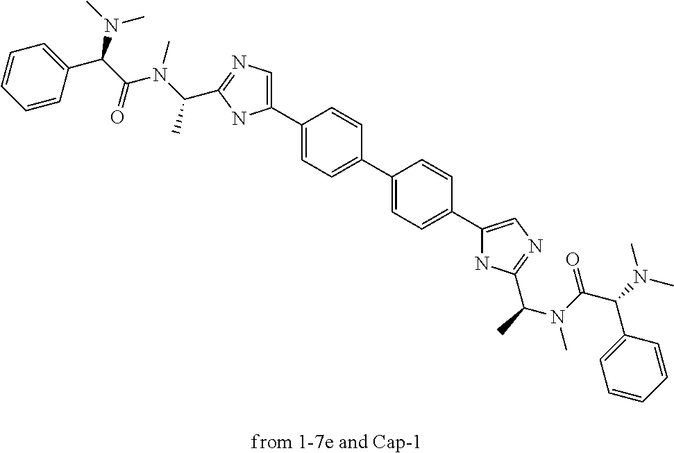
C1=CC=CC(C(C(N(C(C)C2=NC=C(C3=CC=C(C4=CC=C(C5=CN=C(C(C)N(C(C(N(C)C)C6=CC=CC=C6)=O)C)N5)C=C4)C=C3)N2)C)=O)N(C)C)=C1.[from 1-7e and Cap-1]
